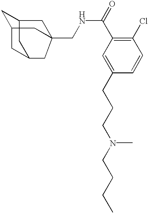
C1=C(CCCN(CCCC)C)C=CC(Cl)=C1C(NCC12CC3CC4CC(CC34C1)C2)=O
